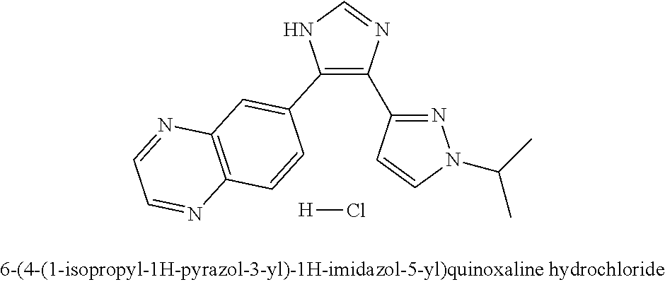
[H]Cl.C1(C2=CC3=C(C=C2)N=CC=N3)=C(C2=NN(C(C)C)C=C2)N=CN1
